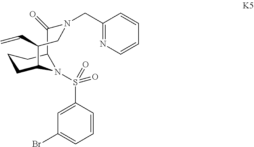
C1CC2N(S(=O)(C3=CC(Br)=CC=C3)=O)C(C1)C(=O)N(CC1=NC=CC=C1)CC2C=C
